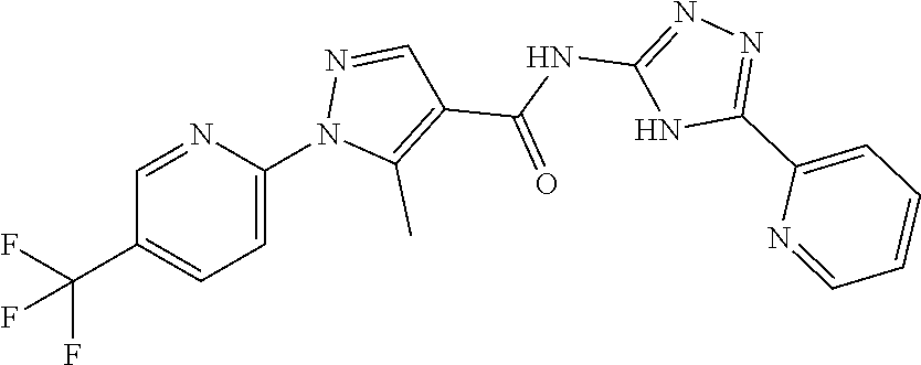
C1=C(N2C(C)=C(C(NC3=NN=C(C4=CC=CC=N4)N3)=O)C=N2)N=CC(C(F)(F)F)=C1
